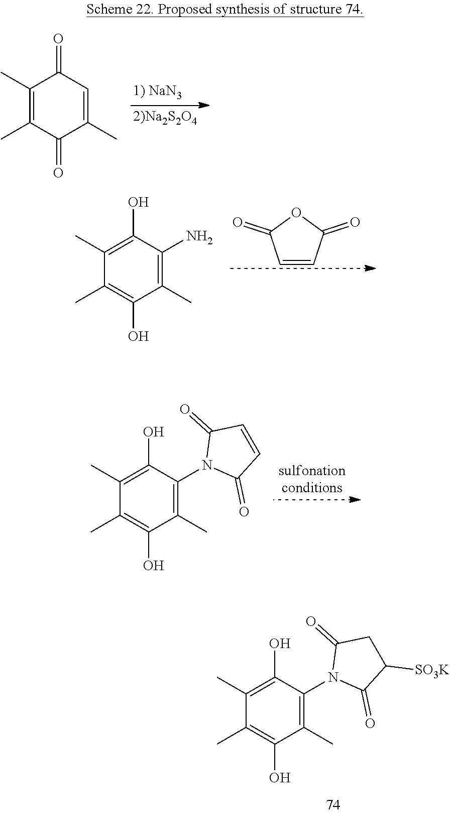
C1(C)=C(O)C(N)=C(C)C(O)=C1C.C1=CC(=O)OC1=O.C1(C)=C(O)C(N2C(=O)C=CC2=O)=C(C)C(O)=C1C.C1(C)=C(O)C(N2C(=O)C([SO3K])CC2=O)=C(C)C(O)=C1C.C1(C)=C(C)C(=O)C(C)=CC1=O
